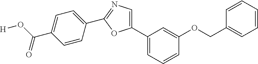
[H]OC(=O)C1=CC=C(C2=NC=C(C3=CC=CC(OCC4=CC=CC=C4)=C3)O2)C=C1
